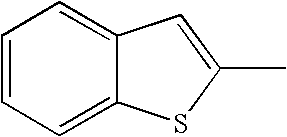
C12=CC=CC=C1C=C(C)S2
